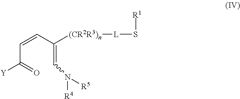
C(C(=O)[Y])=CC([(CR2R3)n][L]S[R1])=CN([R4])[R5]
